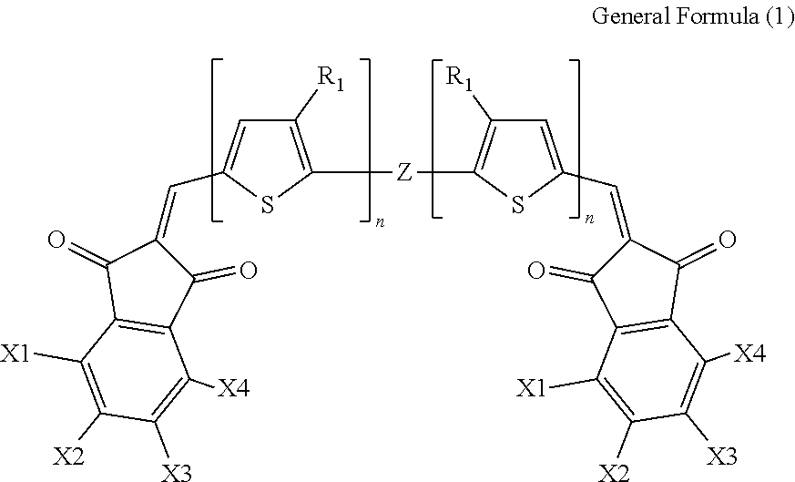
C1([R1])=C([Z]C2=C([R1])C=C(C=C3C(=O)C4=C(C3=O)C([X4])=C([X3])C([X2])=C4[X1])S2)SC(C=C2C(=O)C3=C(C2=O)C([X1])=C([X2])C([X3])=C3[X4])=C1
